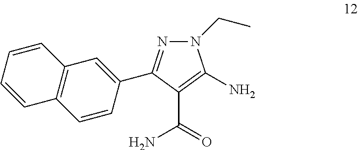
N1(CC)N=C(C2=CC3=C(C=C2)C=CC=C3)C(C(=O)N)=C1N
